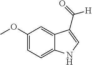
C1(OC)=CC=C2C(=C1)C(C([H])=O)=CN2
